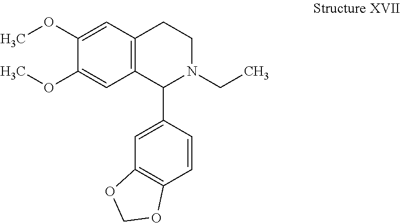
COC1=CC2=C(C=C1OC)C(C1=CC3=C(C=C1)OCO3)N(CC)CC2
